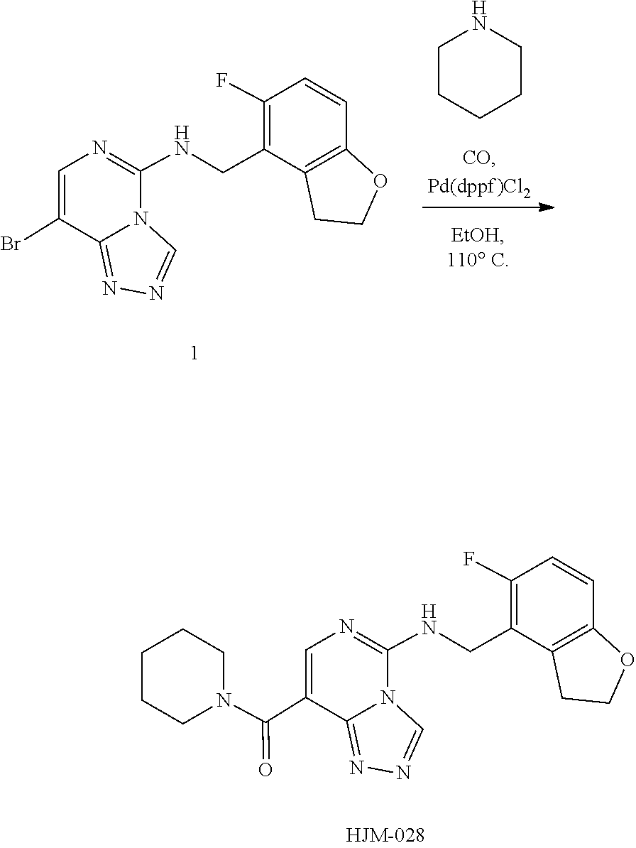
N1=C2N(C(NCC3=C(F)C=CC4=C3CCO4)=NC=C2Br)C=N1.C1CCCCN1.N1=C2N(C(NCC3=C(F)C=CC4=C3CCO4)=NC=C2C(=O)N2CCCCC2)C=N1
